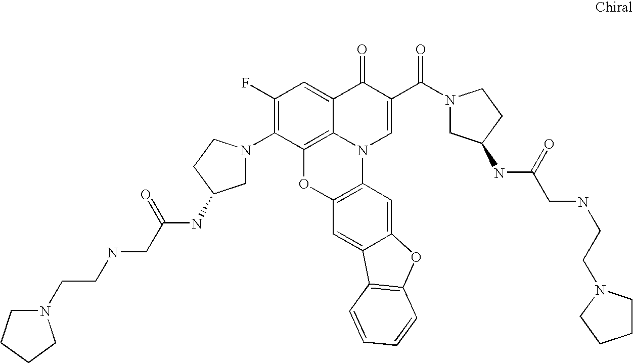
C1(F)=C(N2CC(NC(CNCCN3CCCC3)=O)CC2)C2=C3C(=C1)C(=O)C(C(N1CC(NC(CNCCN4CCCC4)=O)CC1)=O)=CN3C1=C(O2)C=C2C(=C1)OC1=C2C=CC=C1
